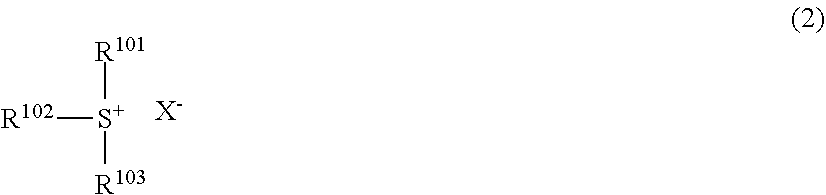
[S+]([R101])([R103])[R102].[X-]
